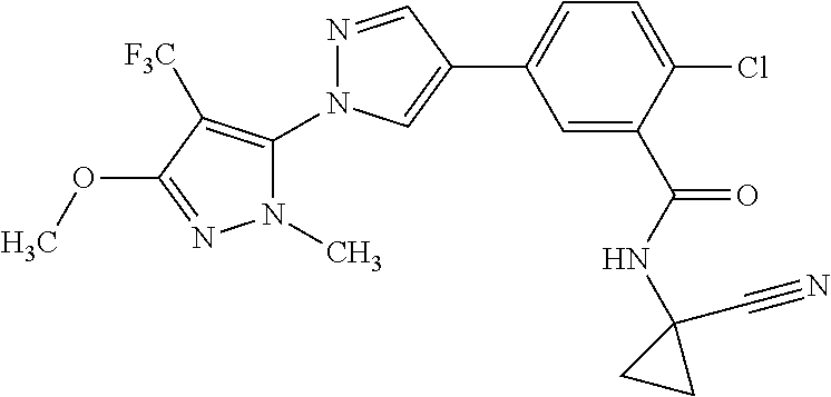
C1=C(C(NC2(C#N)CC2)=O)C(Cl)=CC=C1C1=CN(C2=C([F3C])C(OC)=NN2C)N=C1
